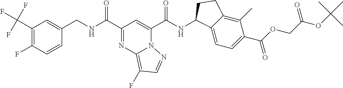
C1(C(F)(F)F)=C(F)C=CC(CNC(C2=NC3=C(F)C=NN3C(C(NC3C4=CC=C(C(OCC(OC(C)(C)C)=O)=O)C(C)=C4CC3)=O)=C2)=O)=C1
